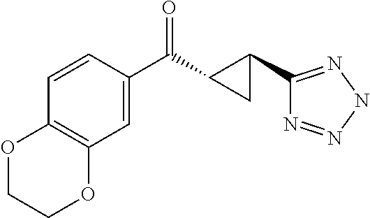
C1=CC(C(C2C(C3=NNN=N3)C2)=O)=CC2=C1OCCO2
